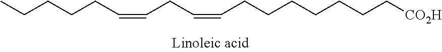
CCCCCC=CCC=CCCCCCCC[CO2H]
